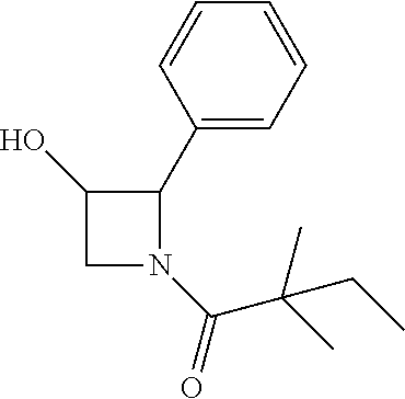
C1(O)CN(C(C(C)(C)CC)=O)C1C1=CC=CC=C1
